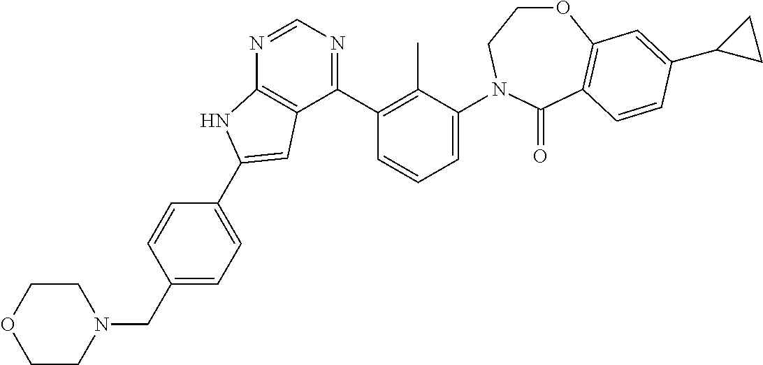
C1(CN2CCOCC2)=CC=C(C2=CC3=C(N=CN=C3C3=C(C)C(N4CCOC5=C(C4=O)C=CC(C4CC4)=C5)=CC=C3)N2)C=C1
